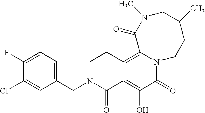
C1(CN2C(=O)C3=C(O)C(=O)N4C(=C3CC2)C(=O)N(C)CC(C)CC4)=CC=C(F)C(Cl)=C1
